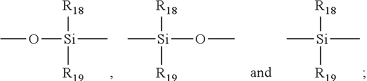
CO[Si](C)([R18])[R19].C[Si]([R18])([R19])OC.C[Si]([R18])([R19])C
